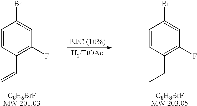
C1=CC(C=C)=C(F)C=C1Br.[Pd/C (10%)].[H2/EtOAc].C1=CC(CC)=C(F)C=C1Br
